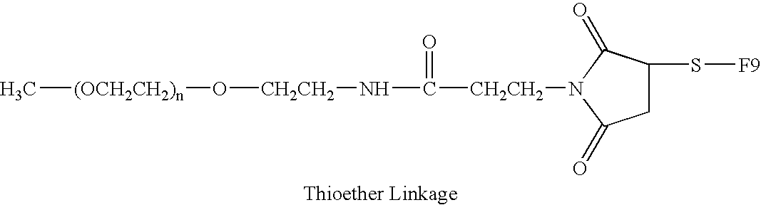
C[(OCH2CH2)n]O[CH2CH2]NC(=O)[CH2CH2]N1C(=O)C(S[F9])CC1=O
